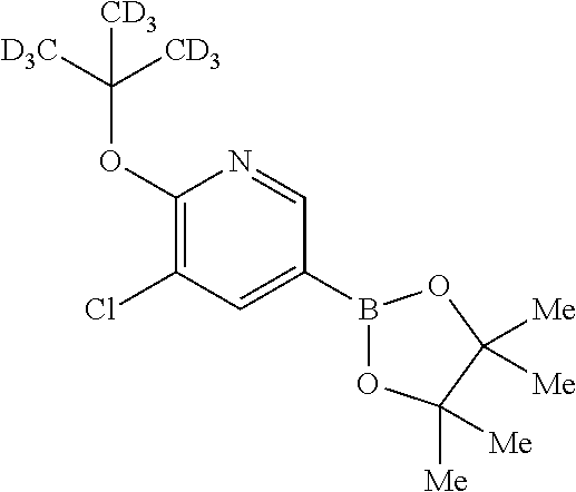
C1(OC([D3C])([CD3])[CD3])=C(Cl)C=C(B2OC([Me])([Me])C([Me])([Me])O2)C=N1
